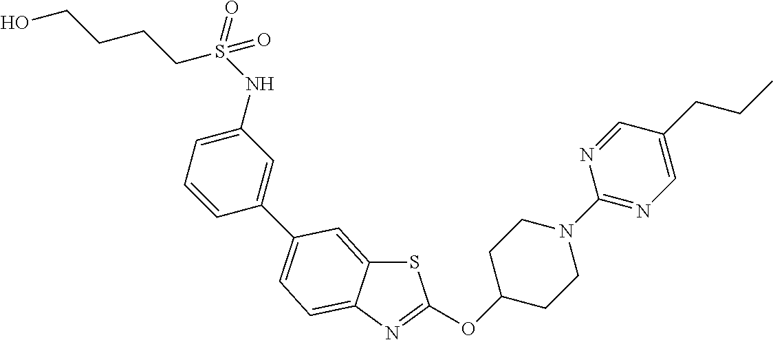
S1C2=CC(C3=CC(NS(CCCCO)(=O)=O)=CC=C3)=CC=C2N=C1OC1CCN(C2=NC=C(CCC)C=N2)CC1
